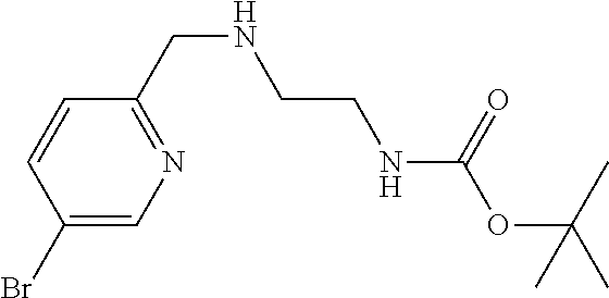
N1=C(CNCCNC(OC(C)(C)C)=O)C=CC(Br)=C1
